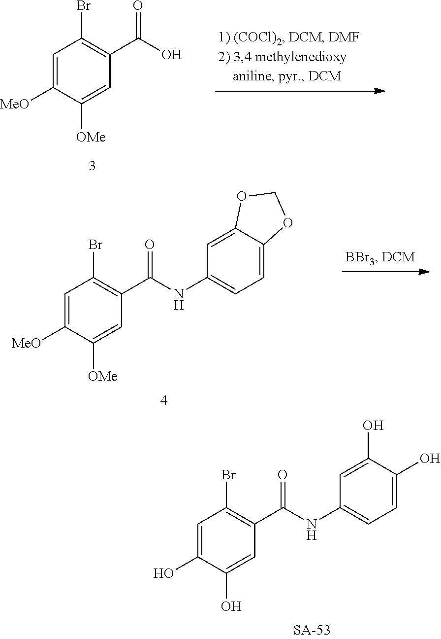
C1=C(O)C(O)=CC(C(NC2=CC=C(O)C(O)=C2)=O)=C1Br.C1=C([MeO])C([OMe])=CC(C(O)=O)=C1Br.C1=C([MeO])C([OMe])=CC(C(NC2=CC=C3C(=C2)OCO3)=O)=C1Br
